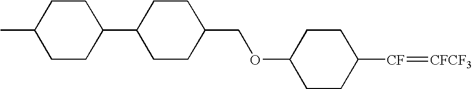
C1(OCC2CCC(C3CCC(C)CC3)CC2)CCC([CF]=[CFCF3])CC1
